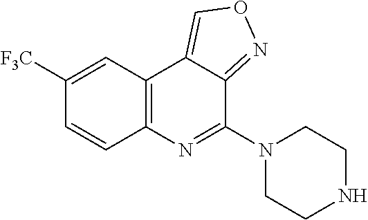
C12=C(C=C([F3C])C=C1)C1=CON=C1C(N1CCNCC1)=N2
